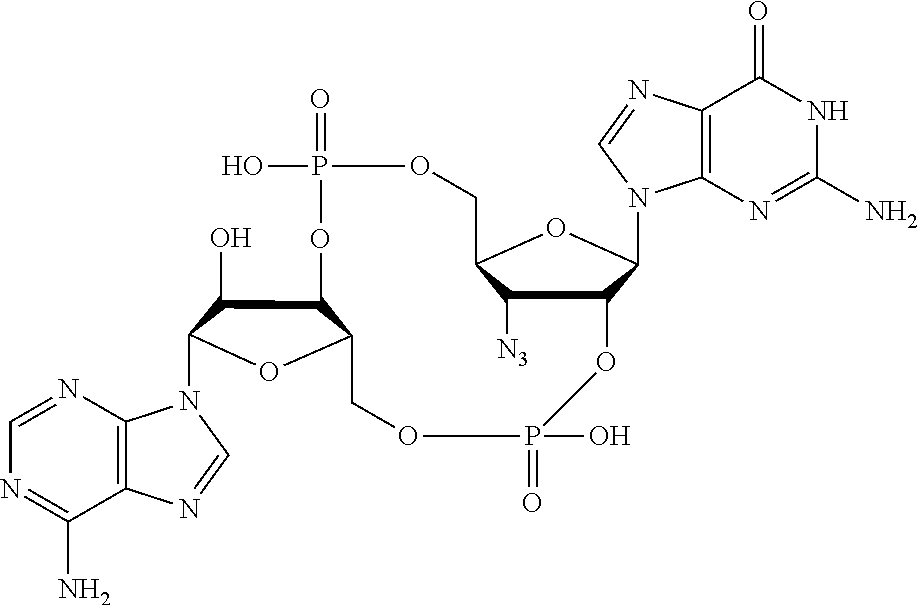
C12=C(N=CN=C1N)N(C1C(O)C3C(O1)COP(=O)(O)OC1C([N3])C(COP(=O)(O)O3)OC1N1C3=C(N=C1)C(=O)NC(N)=N3)C=N2
